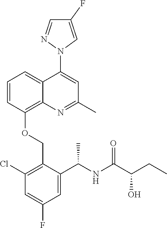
C1=CC(OCC2=C(Cl)C=C(F)C=C2C(NC(C(CC)O)=O)C)=C2C(=C1)C(N1C=C(F)C=N1)=CC(C)=N2
